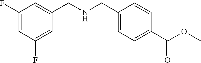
C1(F)=CC(F)=CC(CNCC2=CC=C(C(OC)=O)C=C2)=C1
